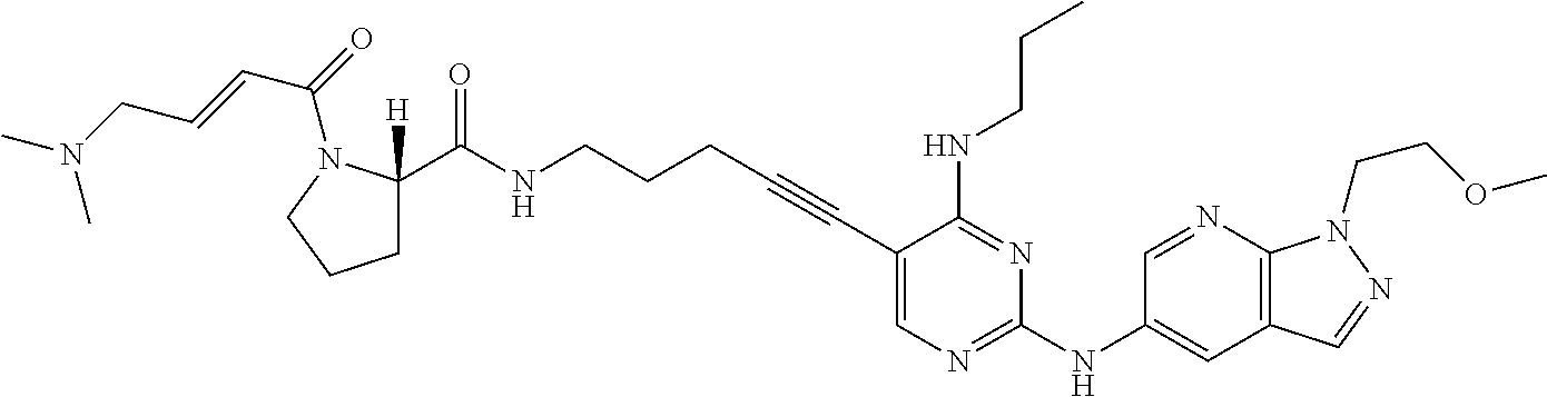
C1(C#CCCCNC(C2([H])CCCN2C(C=CCN(C)C)=O)=O)=CN=C(NC2=CC3=C(N=C2)N(CCOC)N=C3)N=C1NCCC
